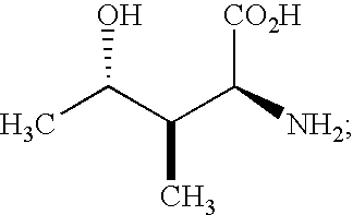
CC(C(C([NH2])[CO2H])C)O
